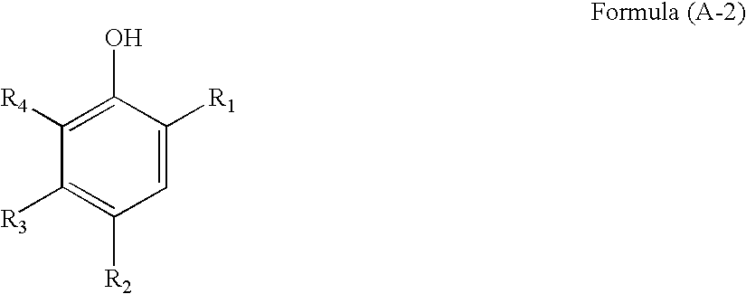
C1([R4])=C(O)C([R1])=CC([R2])=C1[R3]
